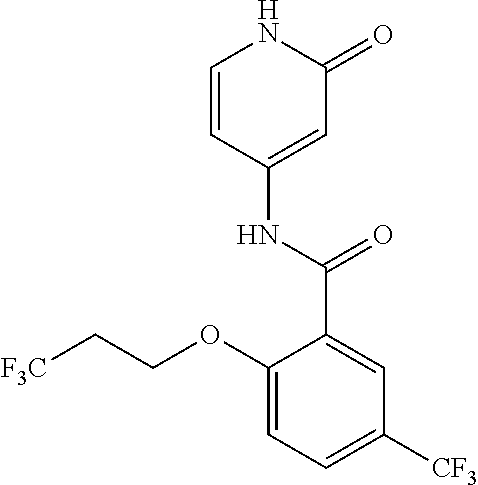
C1=CC(NC(C2=CC([CF3])=CC=C2OCC[F3C])=O)=CC(=O)N1
